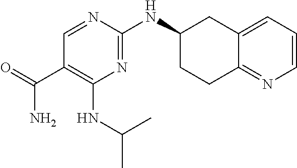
C1(NC(C)C)=C(C(N)=O)C=NC(NC2CCC3=NC=CC=C3C2)=N1
